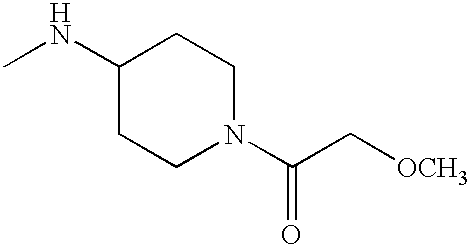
C1(NC)CCN(C(=O)C[OCH3])CC1
